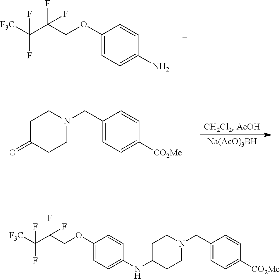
NC1=CC=C(OCC(C([F3C])(F)F)(F)F)C=C1.[Na(AcO)3BH].[CO2Me]C1=CC=C(CN2CCC(=O)CC2)C=C1.N(C1=CC=C(OCC(C([F3C])(F)F)(F)F)C=C1)C1CCN(CC2=CC=C([CO2Me])C=C2)CC1
